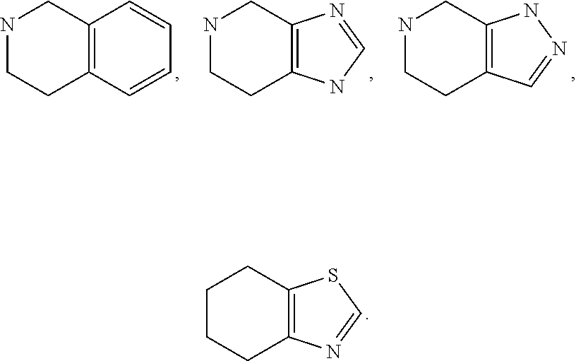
C12=C(C=CC=C1)CCNC2.C12=C(CCNC1)NC=N2.C12=C(CCNC1)C=NN2.C1CCC2=C(C1)SC=N2
